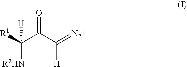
[R1]C(C(C(=[N2+])[H])=O)([H])[R2HN]
